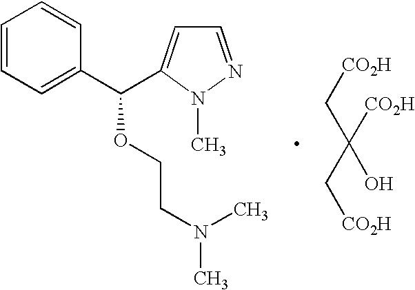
C1=CC=C(C(C2=CC=NN2C)OCCN(C)C)C=C1.[CO2H]CC(C[CO2H])([CO2H])O
